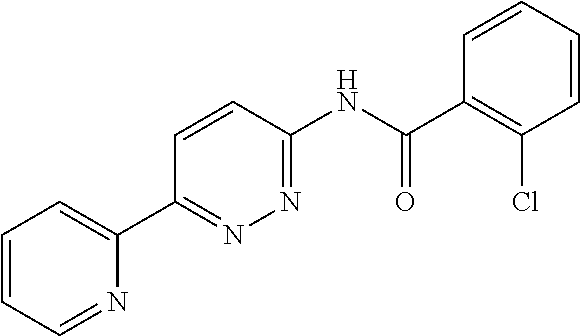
C1=CC=NC(C2=NN=C(NC(=O)C3=C(Cl)C=CC=C3)C=C2)=C1
